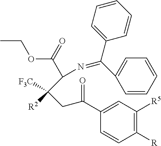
C(C(OCC)=O)(C([R2])([CF3])CC(C1=CC([R5])=C([R])C=C1)=O)N=C(C1=CC=CC=C1)C1=CC=CC=C1
